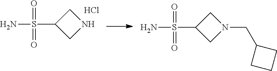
NS(C1CNC1)(=O)=O.Cl.NS(C1CN(CC2CCC2)C1)(=O)=O
